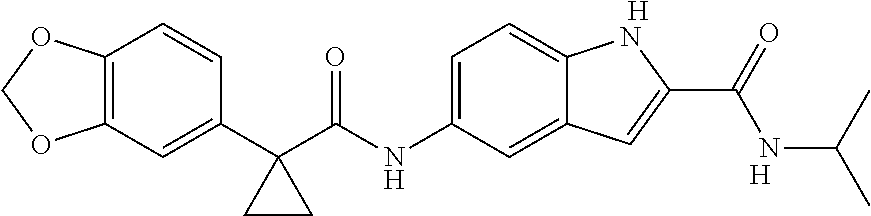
C12=C(C=C(C3(C(NC4=CC=C5C(=C4)C=C(C(NC(C)C)=O)N5)=O)CC3)C=C1)OCO2.[H].[H]
